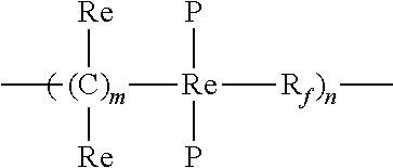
C[(C)m]([Re]([Rf)n]C)(P)P)([Re])[Re]
